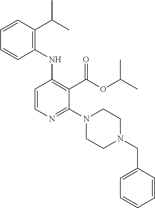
C1(NC2=C(C(OC(C)C)=O)C(N3CCN(CC4=CC=CC=C4)CC3)=NC=C2)=C(C(C)C)C=CC=C1
